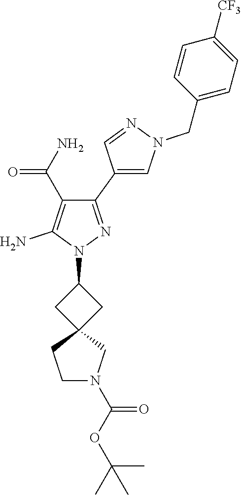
C1(C2=CN(CC3=CC=C([CF3])C=C3)N=C2)=NN(C2CC3(C2)CCN(C(OC(C)(C)C)=O)C3)C(N)=C1C(N)=O
